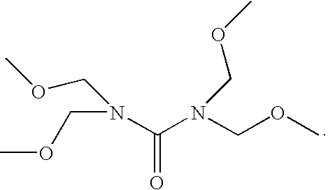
N(C(N(COC)COC)=O)(COC)COC
